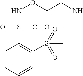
N(OC(=O)CNC)S(C1=C(S(C)(=O)=O)C=CC=C1)(=O)=O
